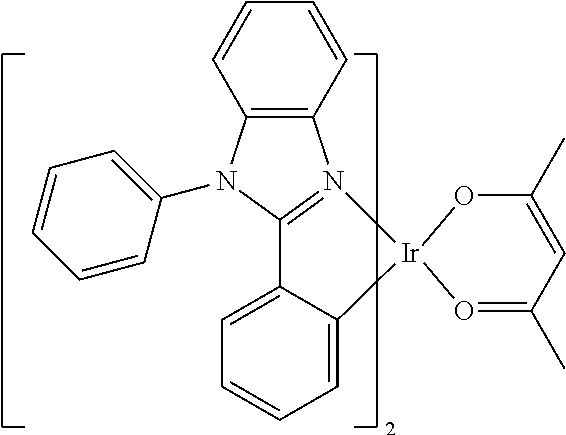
C12=N(C3=C(N1C1=CC=CC=C1)C=CC=C3)[Ir]1(C3=CC=CC=C23)O=C(C)C=C(C)O1
